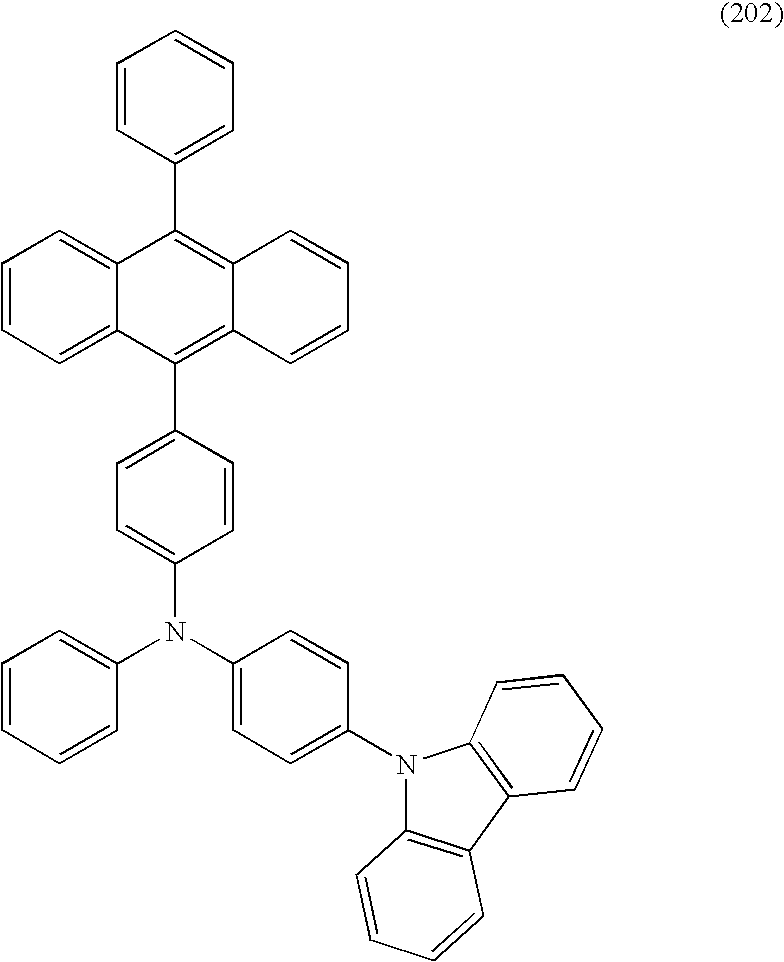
C1=CC(C2=C3C(=C(C4=CC=C(N(C5=CC=CC=C5)C5=CC=C(N6C7=C(C8=C6C=CC=C8)C=CC=C7)C=C5)C=C4)C4=CC=CC=C24)C=CC=C3)=CC=C1
